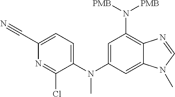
C12=C(N([PMB])[PMB])C=C(N(C3=CC=C(C#N)N=C3Cl)C)C=C1N(C)C=N2
